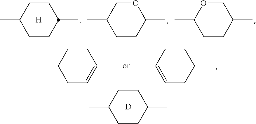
C1CC(C)COC1C.C1CC(C)CCC1C.[H].C1CC(C)OCC1C.C1C=C(C)CCC1C.C1=C(C)CCC(C)C1.C1CC(C)CCC1C.[D]
